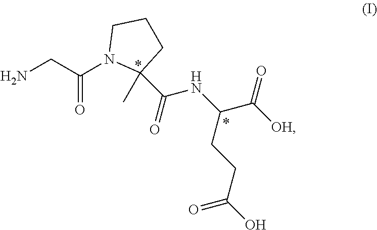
NCC(N1C(C)(C(NC(C([OH])=O)CCC(O)=O)=O)CCC1)=O
